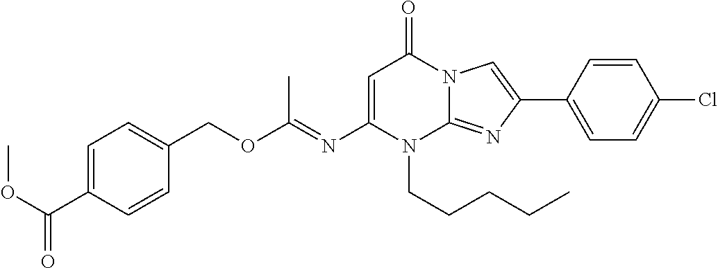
O(C(=NC1=CC(=O)N2C(=NC(C3=CC=C(Cl)C=C3)=C2)N1CCCCC)C)CC1=CC=C(C(OC)=O)C=C1
